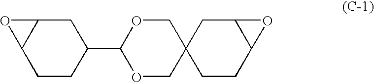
C1C2C(CCC1C1OCC3(CO1)CCC1C(C3)O1)O2
